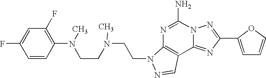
N(CCN(C)CCN1C2=C(C3=NC(C4=CC=CO4)=NN3C(N)=N2)C=N1)(C)C1=C(F)C=C(F)C=C1
